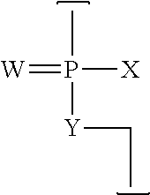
C([Y]P(C)(=[W])[X])C
